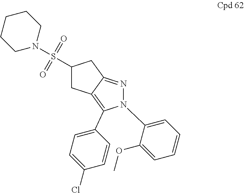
S(=O)(=O)(C1CC2=C(C3=CC=C(Cl)C=C3)N(C3=CC=CC=C3OC)N=C2C1)N1CCCCC1
